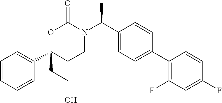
C1=CC=CC(C2(CCO)CCN(C(C3=CC=C(C4=C(F)C=C(F)C=C4)C=C3)C)C(=O)O2)=C1
